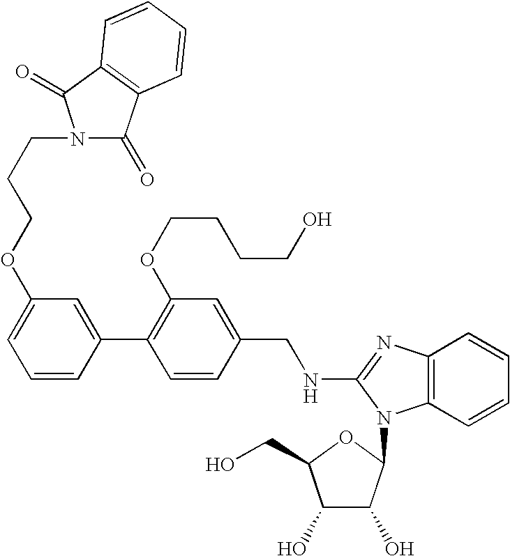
C1=C(C2=C(OCCCCO)C=C(CNC3=NC4=C(C=CC=C4)N3C3C(O)C(O)C(CO)O3)C=C2)C=CC=C1OCCCN1C(=O)C2=C(C1=O)C=CC=C2
